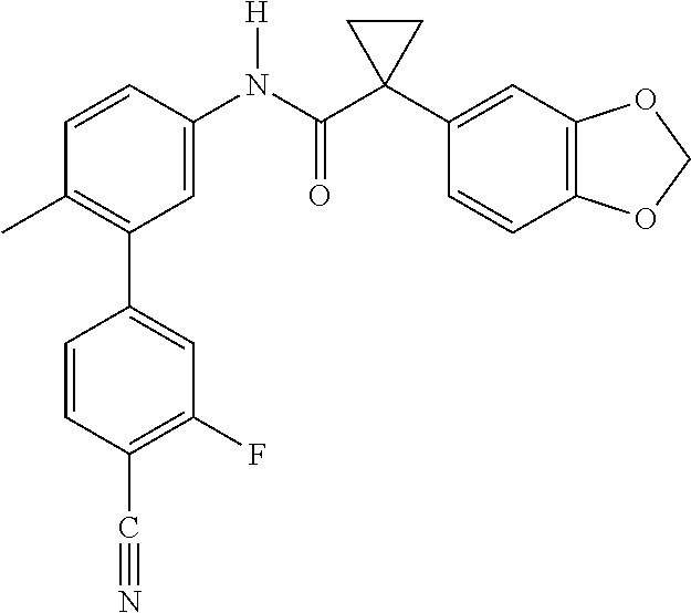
C(C1=C(F)C=C(C2=C(C)C=CC(N(C(C3(C4=CC5=C(C=C4)OCO5)CC3)=O)[H])=C2)C=C1)#N
